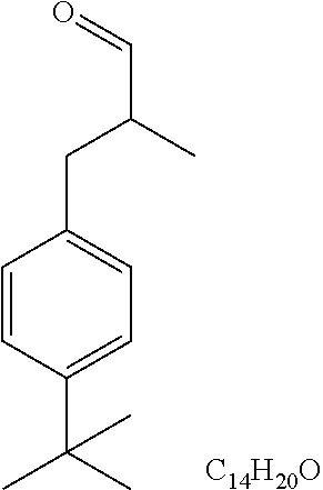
C1=CC(C(C)(C)C)=CC=C1CC(C=O)C.[C14H20O]
